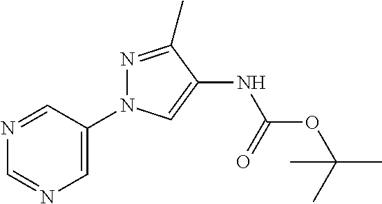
C1=NC=C(N2C=C(NC(OC(C)(C)C)=O)C(C)=N2)C=N1
